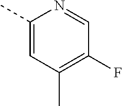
C1(C)=CC(C)=C(F)C=N1
